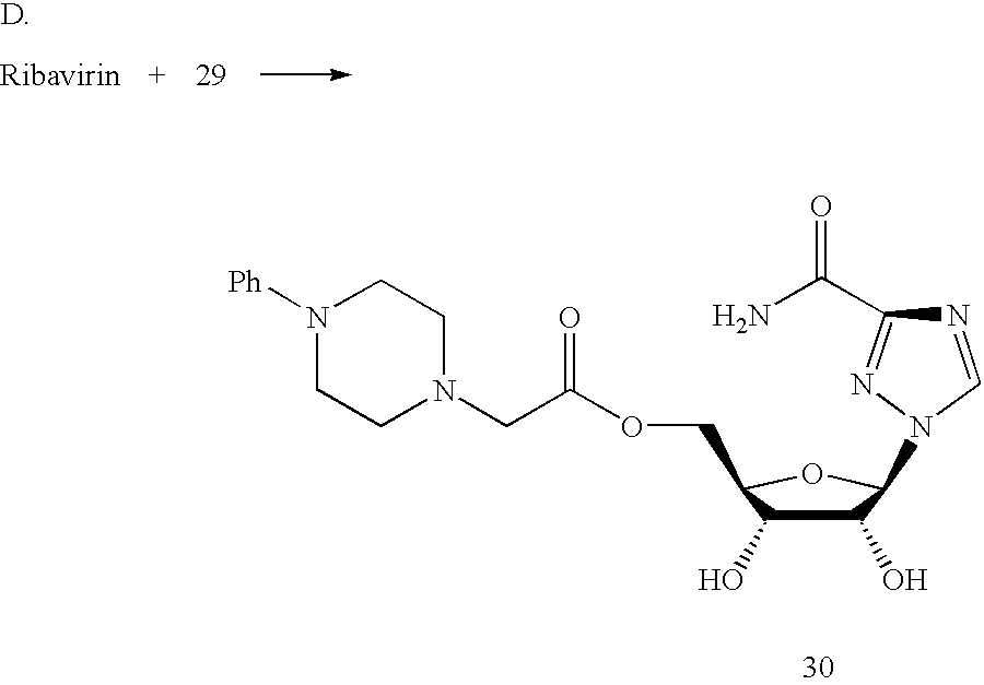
C1(O)C(O)C(COC(CN2CCN([Ph])CC2)=O)OC1N1N=C(C(N)=O)N=C1
